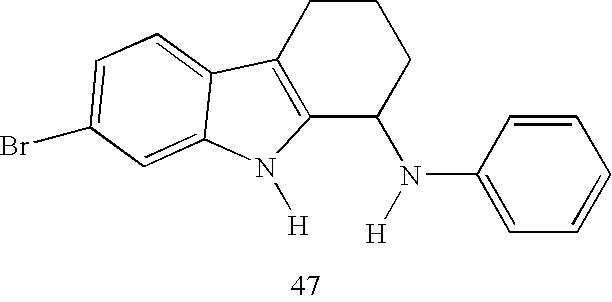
C12=C(CCCC1N(C1=CC=CC=C1)[H])C1=CC=C(Br)C=C1N2[H]
